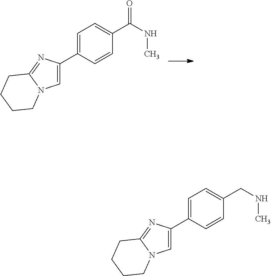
C1=C(C2=CN3C(=N2)CCCC3)C=CC(C(NC)=O)=C1.C1=C(C2=CN3C(=N2)CCCC3)C=CC(CNC)=C1
